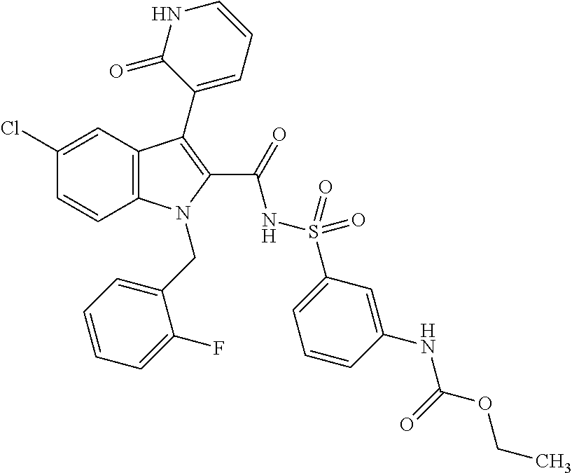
C1(Cl)=CC2=C(C=C1)N(CC1=CC=CC=C1F)C(C(=O)NS(=O)(=O)C1=CC=CC(NC(OCC)=O)=C1)=C2C1=CC=CNC1=O
